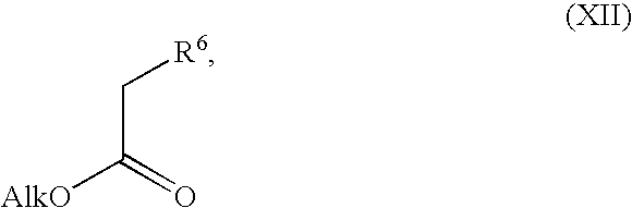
C(C(=O)[AlkO])[R6]
